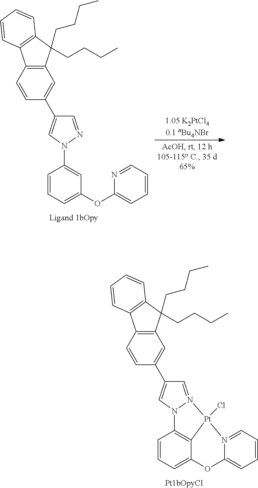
C1=N2N(C=C1C1=CC3=C(C=C1)C1=C(C3(CCCC)CCCC)C=CC=C1)C1=C3C(=CC=C1)OC1=CC=CC=N1[Pt]23Cl.C1=NN(C2=CC(OC3=CC=CC=N3)=CC=C2)C=C1C1=CC2=C(C=C1)C1=C(C2(CCCC)CCCC)C=CC=C1
